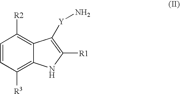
C1=CC([R3])=C2C(=C1[R2])C([Y]N)=C([R1])N2
